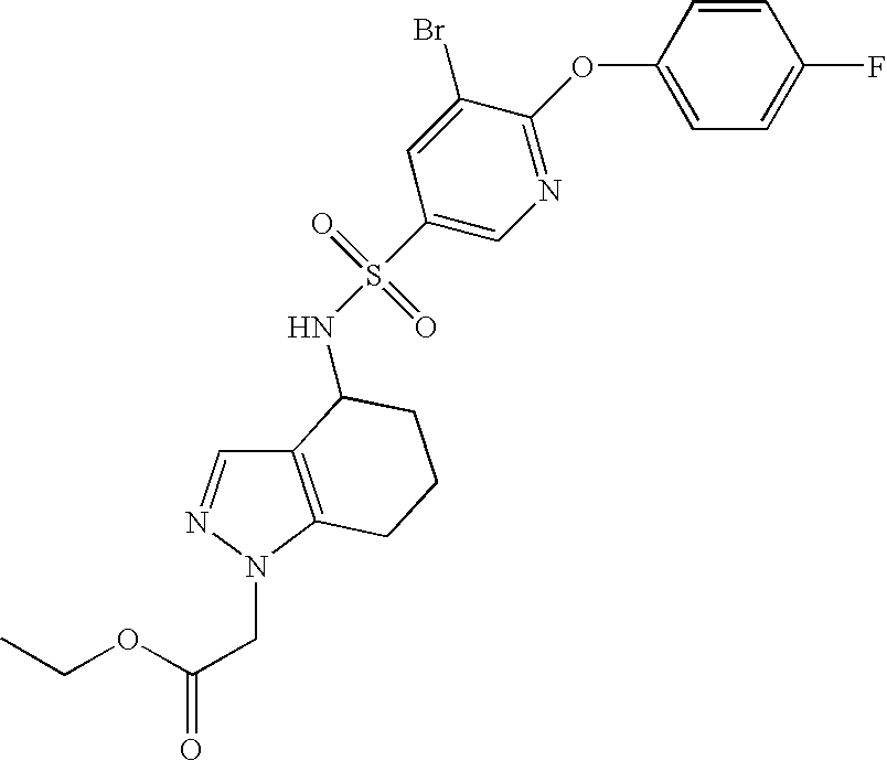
C12=C(N(CC(=O)OCC)N=C1)CCCC2NS(=O)(=O)C1=CN=C(OC2=CC=C(F)C=C2)C(Br)=C1
